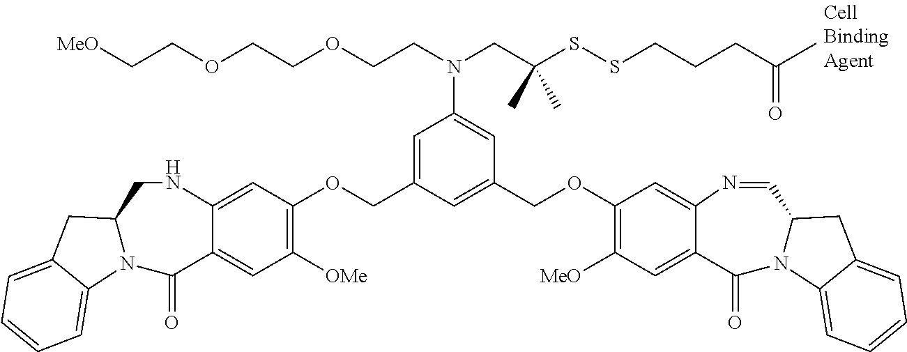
C1=C2C(=CC([OMe])=C1OCC1=CC(N(CC(SSCCCC(C)=O)(C)C)CCOCCOCC[MeO])=CC(COC3=C([MeO])C=C4C(=C3)N=CC3N(C4=O)C4=CC=CC=C4C3)=C1)C(=O)N1C(CN2)CC2=CC=CC=C12
